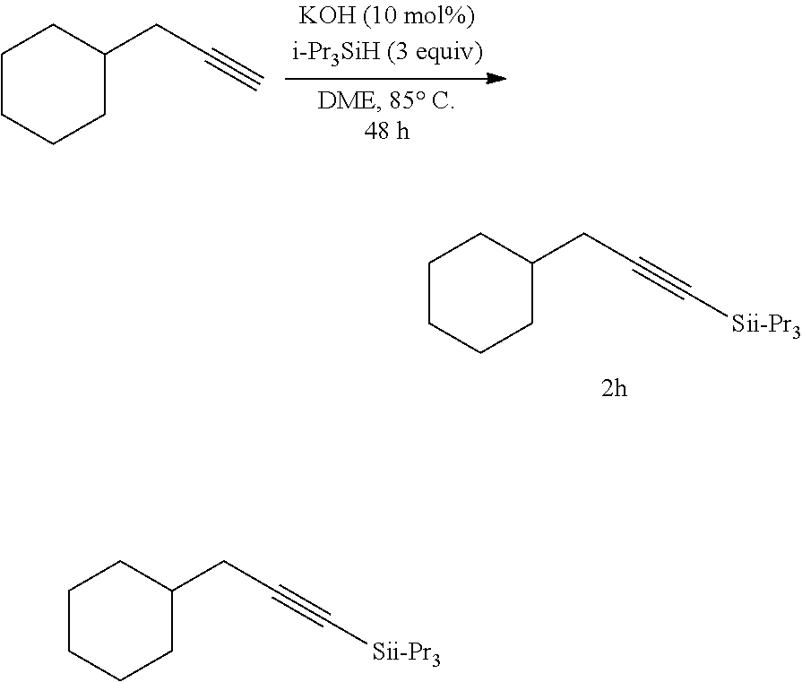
C1CCCC(CC#C[Sii-Pr3])C1.C1CCCC(CC#C)C1.C1CCCC(CC#C[Sii-Pr3])C1
